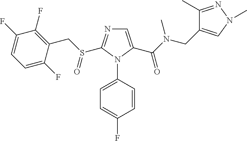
C1=C(C(N(CC2=CN(C)N=C2C)C)=O)N(C2=CC=C(F)C=C2)C(S(CC2=C(F)C(F)=CC=C2F)=O)=N1
